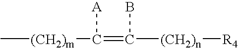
C[(CH2)m]C(=C([(CH2)n][R4])B)[A]
